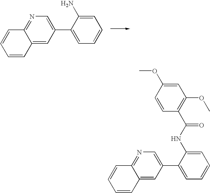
C1(C2=CN=C3C(=C2)C=CC=C3)=CC=CC=C1N.C1(C2=CN=C3C(=C2)C=CC=C3)=CC=CC=C1NC(C1=C(OC)C=C(OC)C=C1)=O
